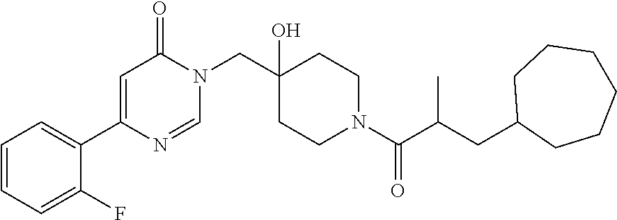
N1(CC2(O)CCN(C(=O)C(CC3CCCCCC3)C)CC2)C(=O)C=C(C2=CC=CC=C2F)N=C1
